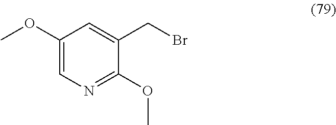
C1(CBr)=CC(OC)=CN=C1OC
